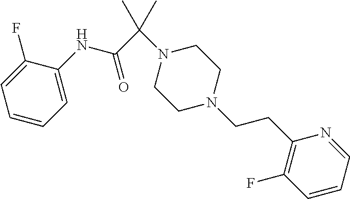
N(C(C(N1CCN(CCC2=C(F)C=CC=N2)CC1)(C)C)=O)C1=CC=CC=C1F
